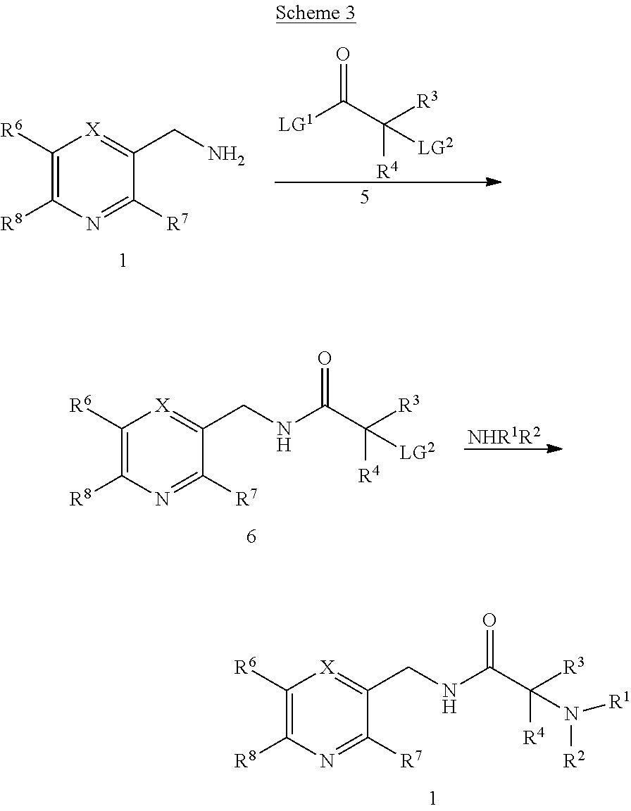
C1([R6])=C([R8])N=C([R7])C(CN)=[X]1.[LG1]C(C([LG2])([R4])[R3])=O.[NHR1R2].C1([R6])=C([R8])N=C([R7])C(CNC(C([LG2])([R4])[R3])=O)=[X]1.C1([R6])=C([R8])N=C([R7])C(CNC(C(N([R2])[R1])([R4])[R3])=O)=[X]1
